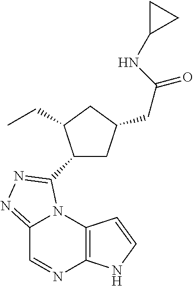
C12=NN=C(C3CC(CC(NC4CC4)=O)CC3CC)N1C1=C(N=C2)NC=C1
